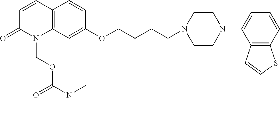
C1=CC2=C(N(COC(N(C)C)=O)C1=O)C=C(OCCCCN1CCN(C3=CC=CC4=C3C=CS4)CC1)C=C2
